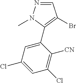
N1=CC(Br)=C(C2=CC(Cl)=CC(Cl)=C2[CN])N1C
